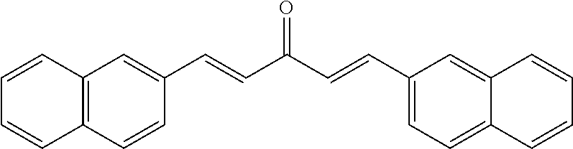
C12=C(C=CC(C=CC(C=CC3=CC=C4C(=C3)C=CC=C4)=O)=C1)C=CC=C2
